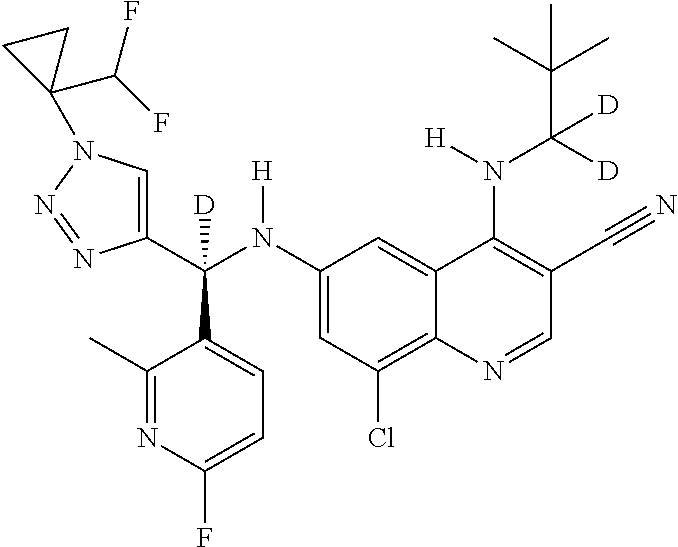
C1(N(C(C2=CN(C3(C(F)F)CC3)N=N2)(C2=CC=C(F)N=C2C)[D])[H])=CC(Cl)=C2C(=C1)C(N(C(C(C)(C)C)([D])[D])[H])=C(C#N)C=N2
